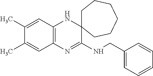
C1(C)=CC2=C(C=C1C)N=C(NCC1=CC=CC=C1)C1(N2)CCCCCC1
